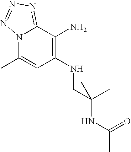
N12C(C)=C(C)C(NCC(NC(C)=O)(C)C)=C(N)C1=NN=N2
